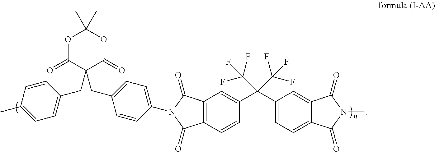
O1C(=O)C(CC2=CC=C(C)C=C2)(CC2=CC=C(N3C(=O)C4=C(C=CC(C(C5=CC=C6C(=C5)C(=O)N(C)C6=O)(C(F)(F)F)C(F)(F)F)=C4)C3=O)C=C2)C(=O)OC1(C)C
